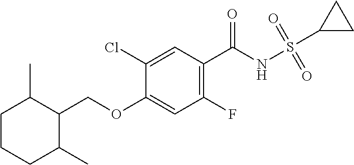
C1CCC(C)C(COC2=CC(F)=C(C(NS(C3CC3)(=O)=O)=O)C=C2Cl)C1C
